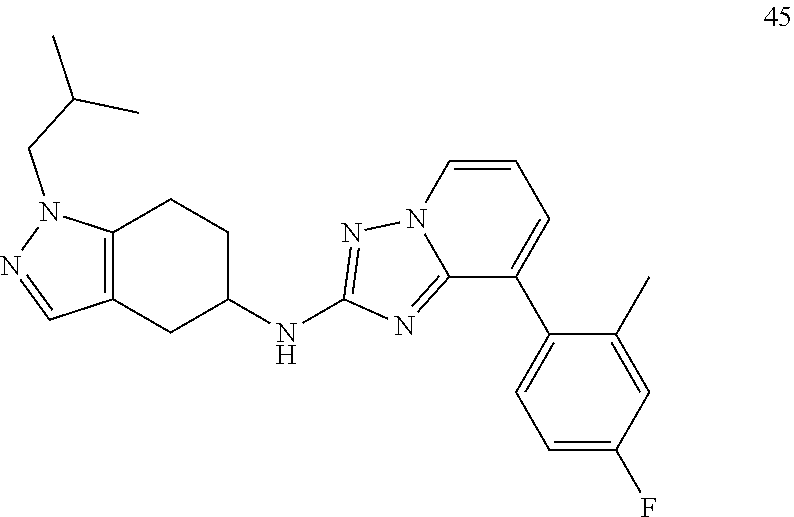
C12=NC(NC3CCC4=C(C=NN4CC(C)C)C3)=NN1C=CC=C2C1=CC=C(F)C=C1C
